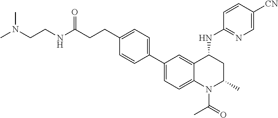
C1(C2=CC=C3C(=C2)C(NC2=NC=C([CN])C=C2)CC(C)N3C(=O)C)=CC=C(CCC(NCCN(C)C)=O)C=C1
